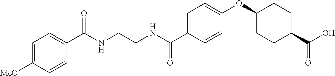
C(NCCNC(C1=CC=C(OC2CCC(C(O)=O)CC2)C=C1)=O)(=O)C1=CC=C([MeO])C=C1
